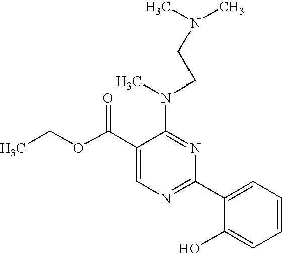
C1(C(OCC)=O)=CN=C(C2=CC=CC=C2O)N=C1N(CCN(C)C)C
